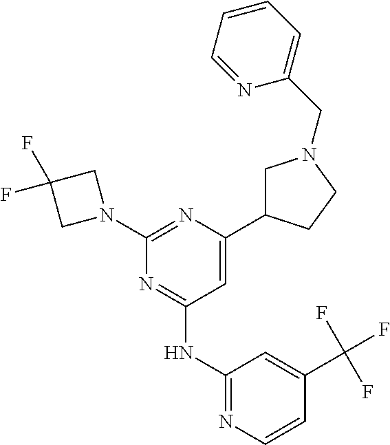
N1=C(NC2=NC=CC(C(F)(F)F)=C2)C=C(C2CN(CC3=CC=CC=N3)CC2)N=C1N1CC(F)(F)C1
